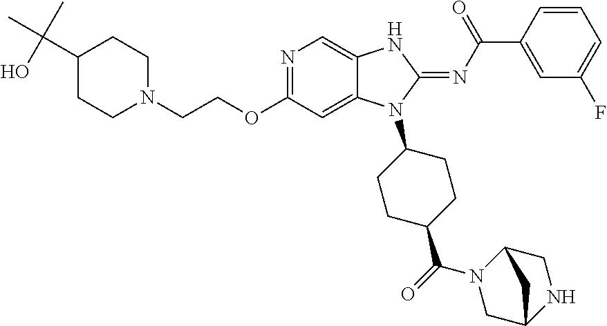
C1(C(C)(O)C)CCN(CCOC2=NC=C3C(=C2)N(C2CCC(C(N4CC5NCC4C5)=O)CC2)C(=NC(=O)C2=CC(F)=CC=C2)N3)CC1
